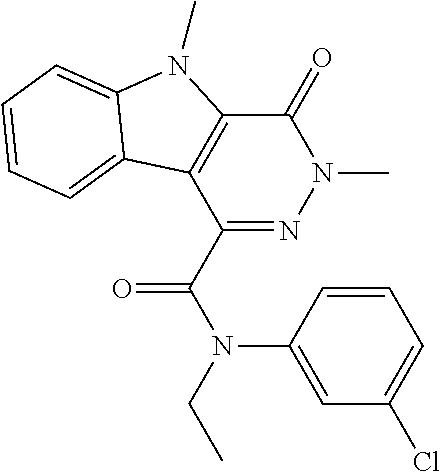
C1(=O)C2=C(C(C(N(CC)C3=CC(Cl)=CC=C3)=O)=NN1C)C1=CC=CC=C1N2C
